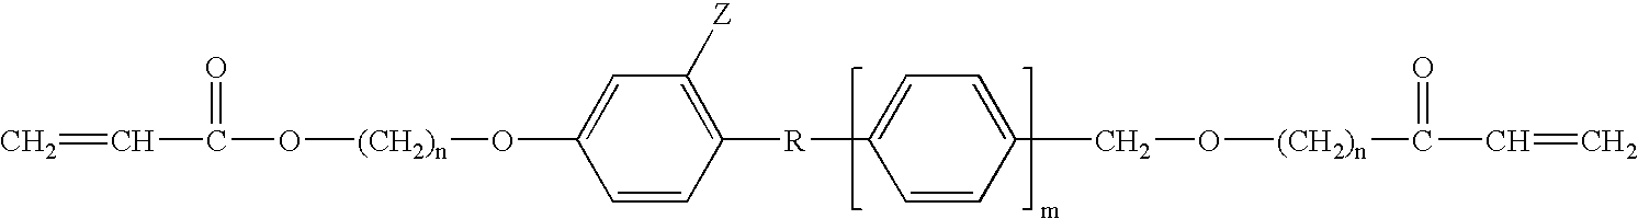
C=CC(O[(CH2)n]OC1=CC([Z])=C([R]C2=CC=C(CO[(CH2)n]C(=O)C=C)C=C2)C=C1)=O
